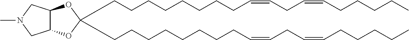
C(CCCCCCCC=CCC=CCCCCC)C1(CCCCCCCCC=CCC=CCCCCC)OC2C(O1)CN(C)C2
